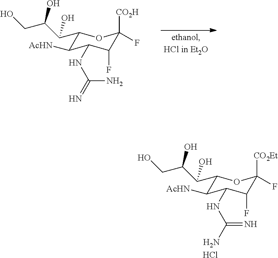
C1(C(C(CO)O)O)C([AcHN])C(NC(N)=N)C(F)C([CO2Et])(F)O1.Cl.C1(C(C(CO)O)O)C([AcHN])C(NC(=N)N)C(F)C([CO2H])(F)O1
